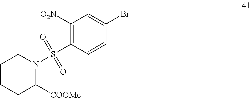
C1([O2N])=C(S(N2CCCCC2[COOMe])(=O)=O)C=CC(Br)=C1
